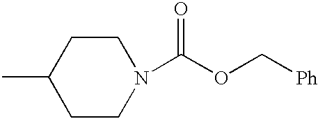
C1CN(C(OC[Ph])=O)CCC1C
